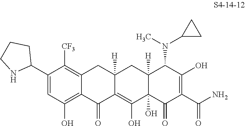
C1(C2CCCN2)=CC(O)=C2C(=C1[CF3])CC1([H])C(=C(O)C3(O)C([H])(C1)C(N(C1CC1)C)C(O)=C(C(N)=O)C3=O)C2=O
